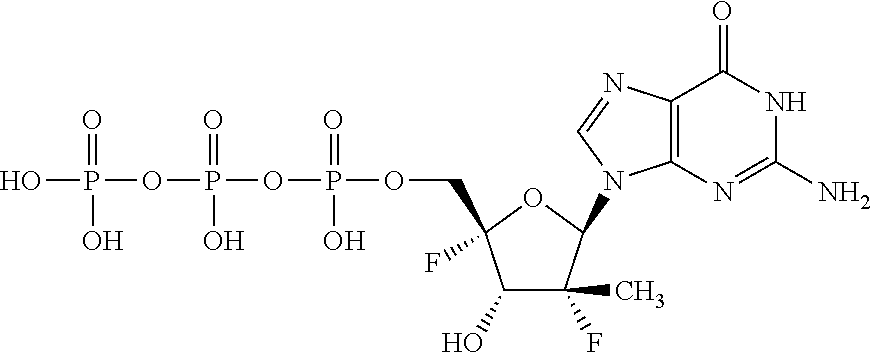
C1(O)C(F)(C)C(N2C3=C(C(=O)NC(N)=N3)N=C2)OC1(F)COP(OP(OP(O)(=O)O)(=O)O)(=O)O
